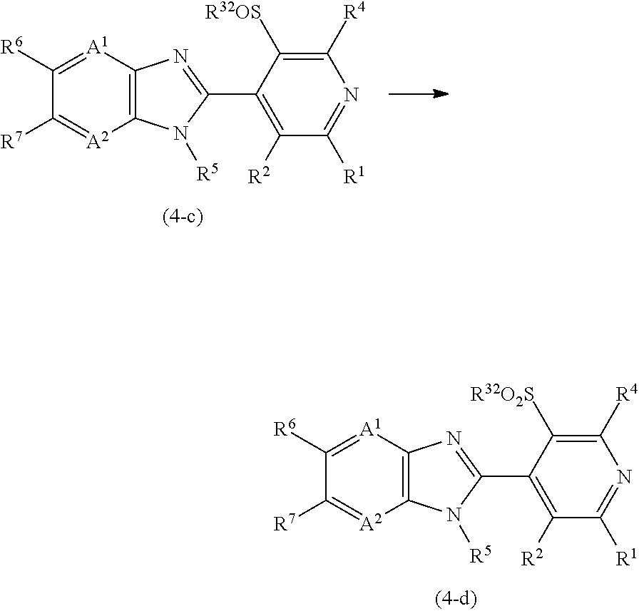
C12=C([A1]=C([R6])C([R7])=[A2]1)N=C(C1=C([R2])C([R1])=NC([R4])=C1[R32OS])N2[R5].C12=C([A1]=C([R6])C([R7])=[A2]1)N=C(C1=C([R2])C([R1])=NC([R4])=C1[R32O2S])N2[R5]
